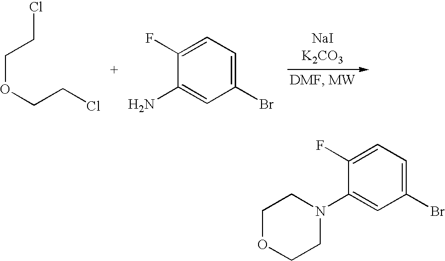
ClCCOCCCl.C1(Br)=CC=C(F)C(N)=C1.[NaIK2CO3].C1OCCN(C2=CC(Br)=CC=C2F)C1
